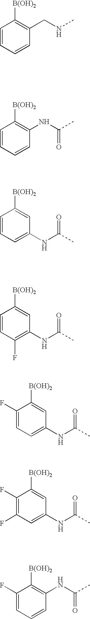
C1=CC=CC(CNC)=C1[B(OH)2].C1=CC=CC(NC(C)=O)=C1[B(OH)2].C1=CC=C(NC(C)=O)C=C1[B(OH)2].C1=CC(F)=C(NC(C)=O)C=C1[B(OH)2].C1(F)=CC=C(NC(C)=O)C=C1[B(OH)2].C1(F)=C(F)C=C(NC(C)=O)C=C1[B(OH)2].C1(F)=CC=CC(NC(C)=O)=C1[B(OH)2]
